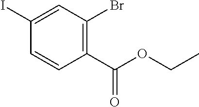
C1(I)=CC(Br)=C(C(=O)OCC)C=C1
